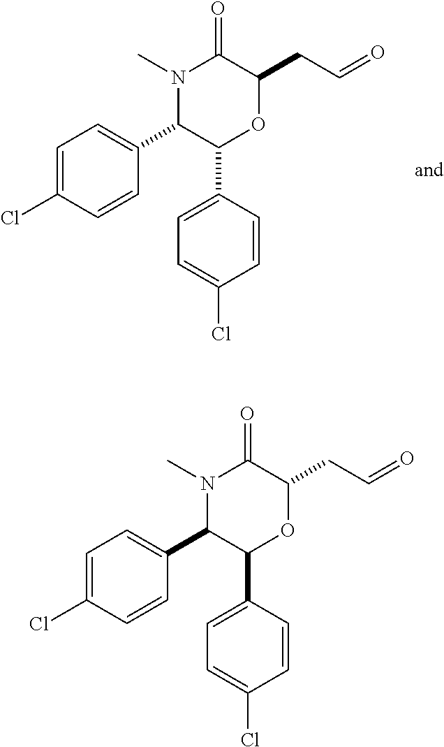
C1(C2=CC=C(Cl)C=C2)C(C2=CC=C(Cl)C=C2)OC(CC=O)C(=O)N1C.C1(C2=CC=C(Cl)C=C2)C(C2=CC=C(Cl)C=C2)OC(CC=O)C(=O)N1C
